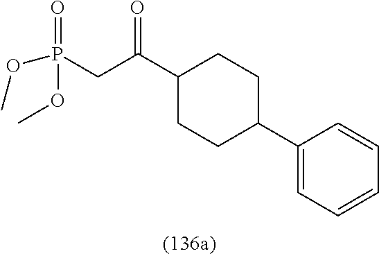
O=C(C1CCC(C2=CC=CC=C2)CC1)CP(OC)(=O)OC
